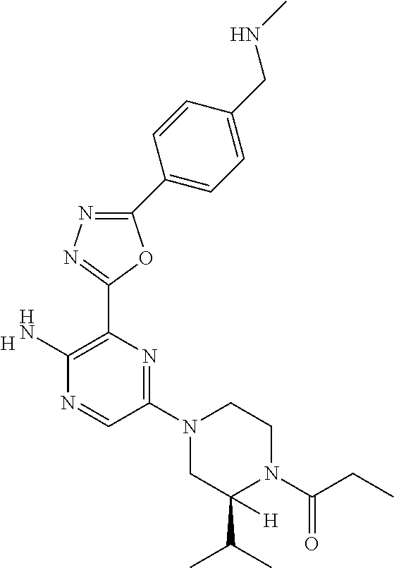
C1(N2CC(C(C)C)([H])N(C(CC)=O)CC2)=NC(C2=NN=C(C3=CC=C(CNC)C=C3)O2)=C(N)N=C1.[H]
